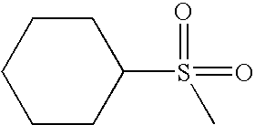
C1(S(=O)(=O)C)CCCCC1
